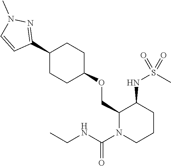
C1(OCC2C(NS(C)(=O)=O)CCCN2C(NCC)=O)CCC(C2=NN(C)C=C2)CC1
